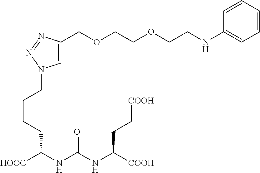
C1=C(COCCOCCNC2=CC=CC=C2)N=NN1CCCCC(NC(NC([COOH])CC[COOH])=O)[HOOC]
